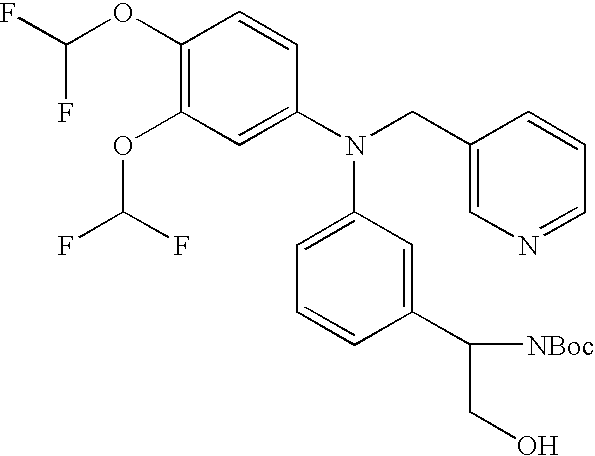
C1(OC(F)F)=C(OC(F)F)C=C(N(CC2=CN=CC=C2)C2=CC=CC(C([NBoc])CO)=C2)C=C1
